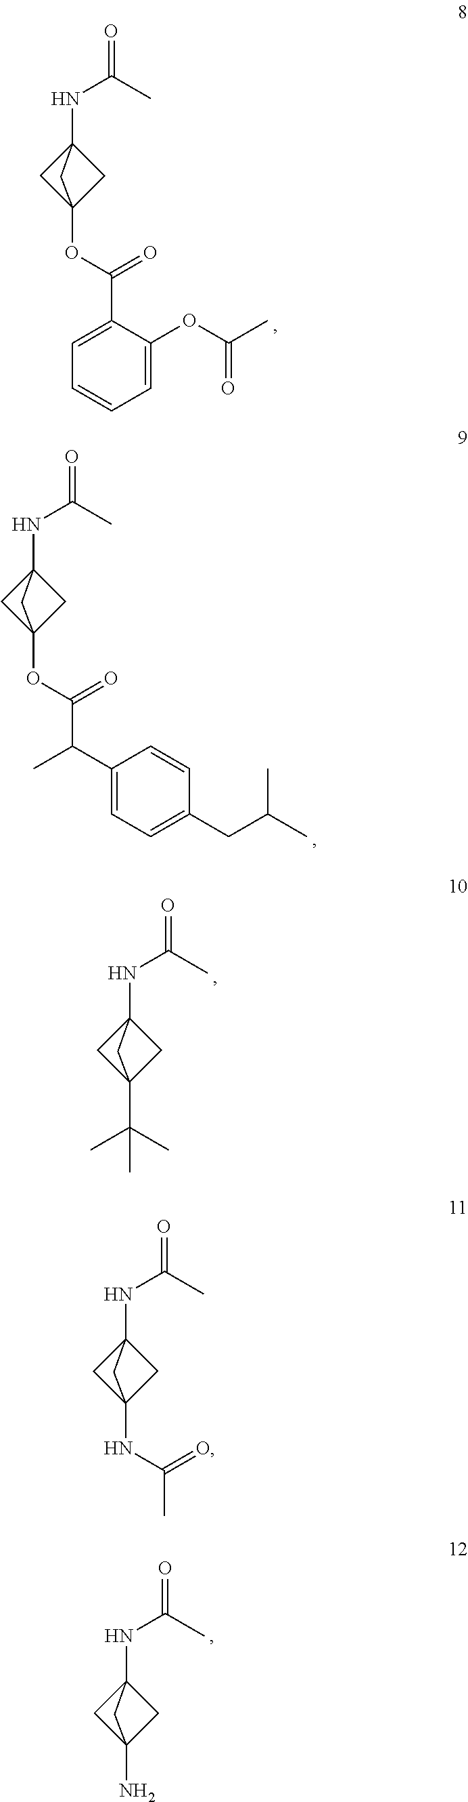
N(C(C)=O)C12CC(OC(C3=CC=CC=C3OC(C)=O)=O)(C1)C2.N(C(C)=O)C12CC(OC(C(C)C3=CC=C(CC(C)C)C=C3)=O)(C1)C2.N(C(C)=O)C12CC(C(C)(C)C)(C1)C2.N(C(C)=O)C12CC(N)(C1)C2.N(C(C)=O)C12CC(NC(C)=O)(C1)C2
